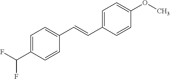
C1(C(F)F)=CC=C(C=CC2=CC=C(OC)C=C2)C=C1
